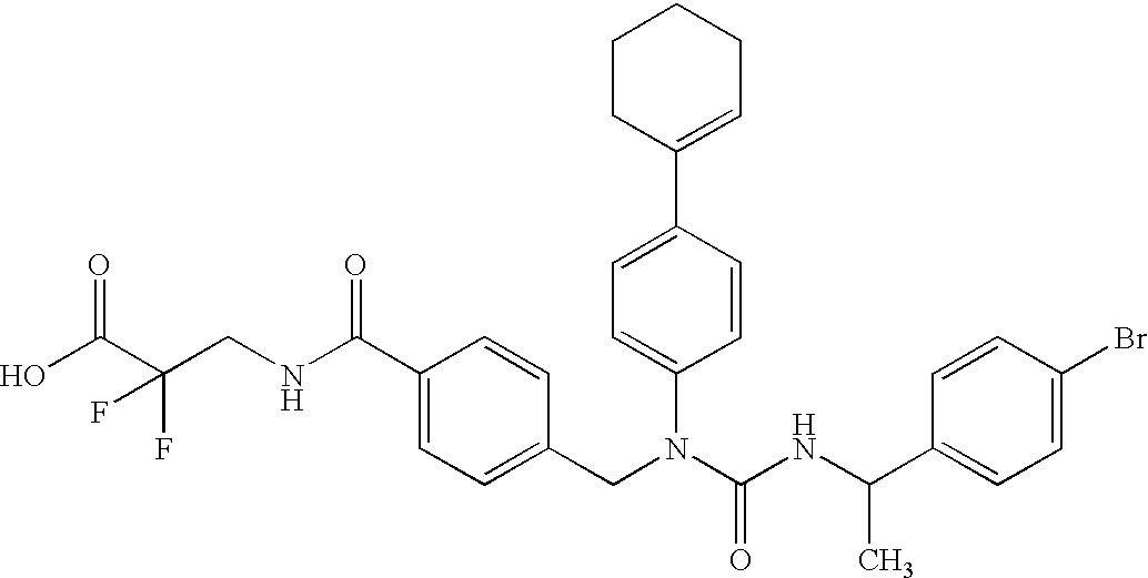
OC(C(CNC(C1=CC=C(CN(C(NC(C2=CC=C(Br)C=C2)C)=O)C2=CC=C(C3=CCCCC3)C=C2)C=C1)=O)(F)F)=O
